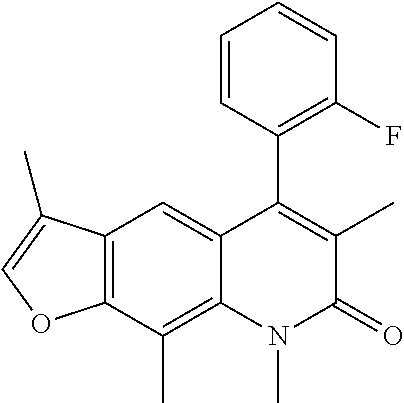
C12=C(C(C)=C3C(=C1)C(C1=C(F)C=CC=C1)=C(C)C(=O)N3C)OC=C2C
